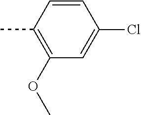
CC1=C(OC)C=C(Cl)C=C1
